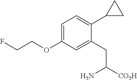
C1=C(OCCF)C=C(CC([CO2H])N)C(C2CC2)=C1
